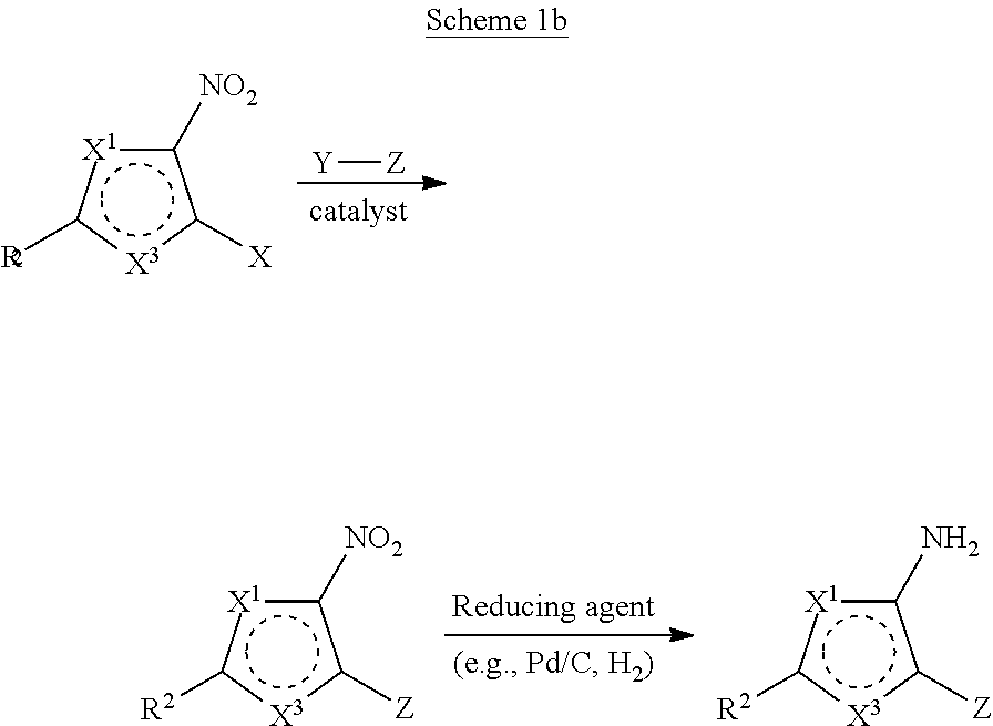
c1([NO2])[X1]c([R2])[X3]c1[X].[Y][Z].c1([NO2])[X1]c([R2])[X3]c1[Z].c1(N)[X1]c([R2])[X3]c1[Z]
